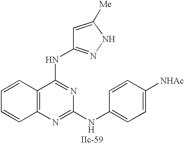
C12=C(N=C(NC3=CC=C([NHAc])C=C3)N=C1NC1=NNC([Me])=C1)C=CC=C2
